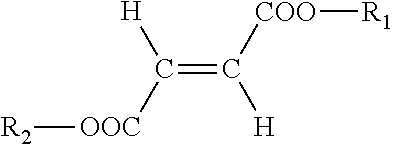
C(=C([COO][R1])[H])([OOC][R2])[H]
